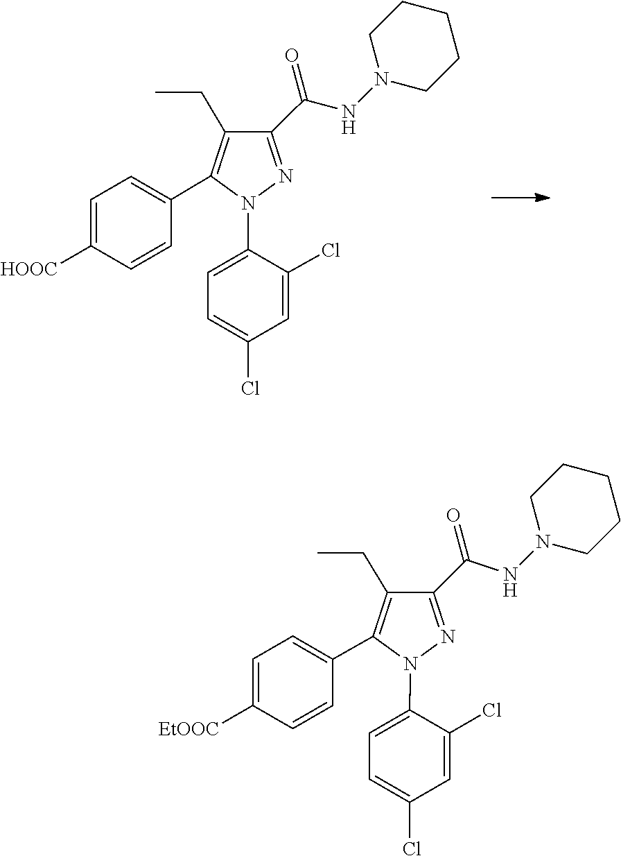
C1=C(Cl)C=C(Cl)C(N2N=C(C(=O)NN3CCCCC3)C(CC)=C2C2=CC=C([HOOC])C=C2)=C1.C1=C(N2N=C(C(NN3CCCCC3)=O)C(CC)=C2C2=CC=C([EtOOC])C=C2)C(Cl)=CC(Cl)=C1
